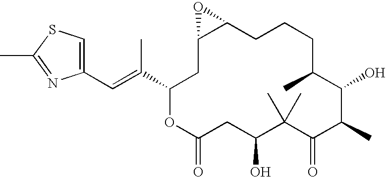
O1C(C(=CC2=CSC(C)=N2)C)CC2C(CCCC(C)C(O)C(C)C(=O)C(C)(C)C(O)CC1=O)O2
